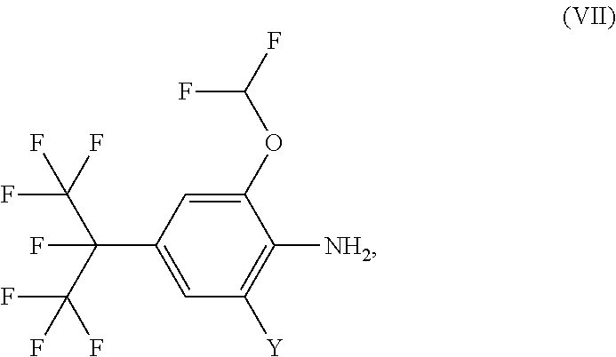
C1(OC(F)F)=CC(C(C(F)(F)F)(F)C(F)(F)F)=CC([Y])=C1[NH2]
